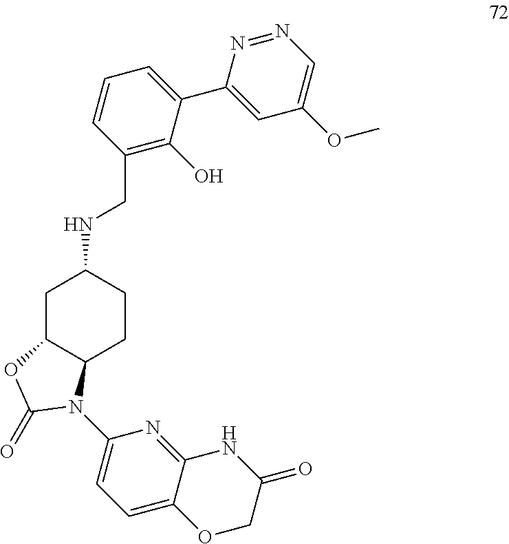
N(C1CC2C(CC1)N(C1=CC=C3C(=N1)NC(=O)CO3)C(=O)O2)CC1=C(O)C(C2=CC(OC)=CN=N2)=CC=C1
